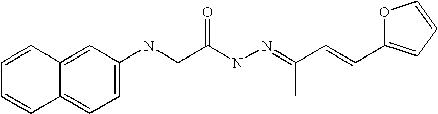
C1=CC2=CC(NCC(NN=C(C=CC3=CC=CO3)C)=O)=CC=C2C=C1
